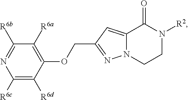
C12=CC(COC3=C([R6a])C([R6b])=NC([R6c])=C3[R6d])=NN1CCN([R2])C2=O
